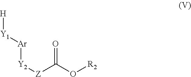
[H][Y1][Ar][Y2][Z]C(O[R2])=O
